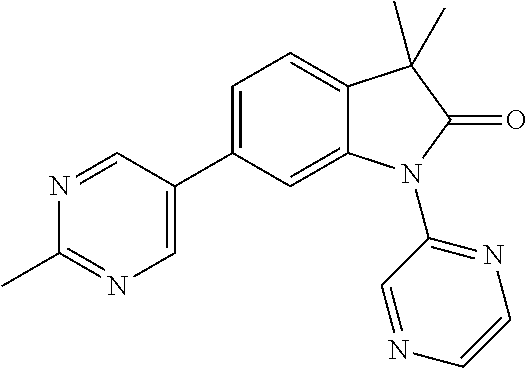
C12=CC(C3=CN=C(C)N=C3)=CC=C1C(C)(C)C(=O)N2C1=NC=CN=C1
